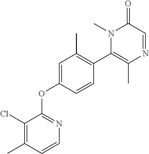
C1(Cl)=C(C)C=CN=C1OC1=CC(C)=C(C2=C(C)N=CC(=O)N2C)C=C1
